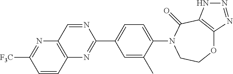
O1C2=C(C(=O)N(C3=CC=C(C4=NC5=C(N=C([F3C])C=C5)C=N4)C=C3C)CC1)NN=N2
